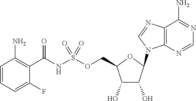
C1(O)C(O)C(N2C3=C(C(N)=NC=N3)N=C2)OC1COS(NC(C1=C(N)C=CC=C1F)=O)(=O)=O
